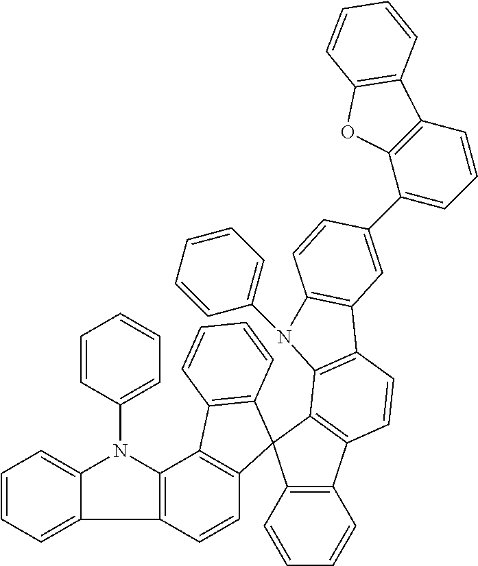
C1=CC=C2C(=C1)N(C1=CC=CC=C1)C1=C2C=CC2=C1C1=C(C=CC=C1)C21C2=C(C3=C1C1=C(C=C3)C3=C(C=CC(C4=CC=CC5=C4OC4=C5C=CC=C4)=C3)N1C1=CC=CC=C1)C=CC=C2
